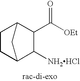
C1(C([OEt])=O)C2CCC(C1[NH2HCl])C2
